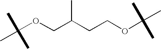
C(OCC(CCOC(C)(C)C)C)(C)(C)C
